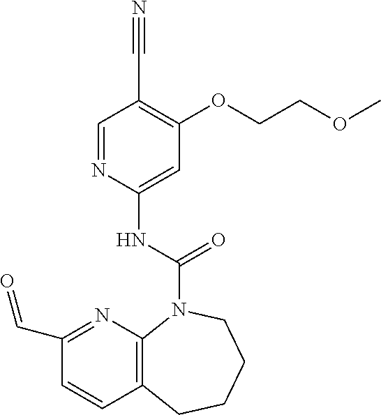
C1=NC(NC(=O)N2C3=C(C=CC(C=O)=N3)CCCC2)=CC(OCCOC)=C1C#N
